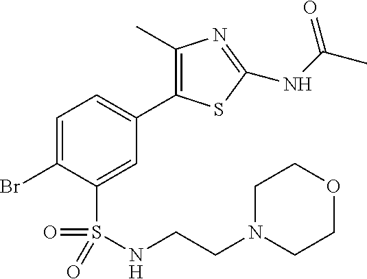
C1=C(Br)C(S(=O)(=O)NCCN2CCOCC2)=CC(C2=C(C)N=C(NC(C)=O)S2)=C1
